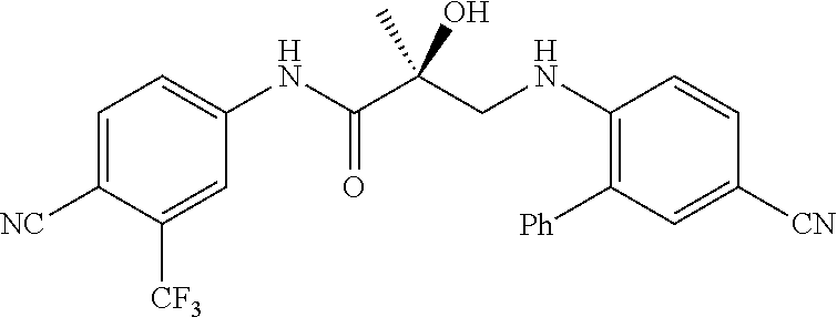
C1=C([NC])C([CF3])=CC(NC(C(CNC2=C([Ph])C=C([CN])C=C2)(O)C)=O)=C1
